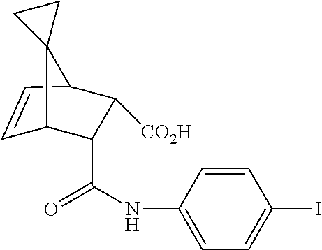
C1=CC2C([CO2H])C(C(NC3=CC=C(I)C=C3)=O)C1C21CC1
